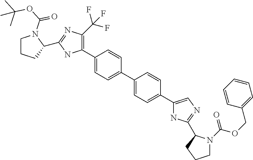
C1(C2=C(C(F)(F)F)N=C(C3CCCN3C(OC(C)(C)C)=O)N2)=CC=C(C2=CC=C(C3=CN=C(C4N(C(OCC5=CC=CC=C5)=O)CCC4)N3)C=C2)C=C1
